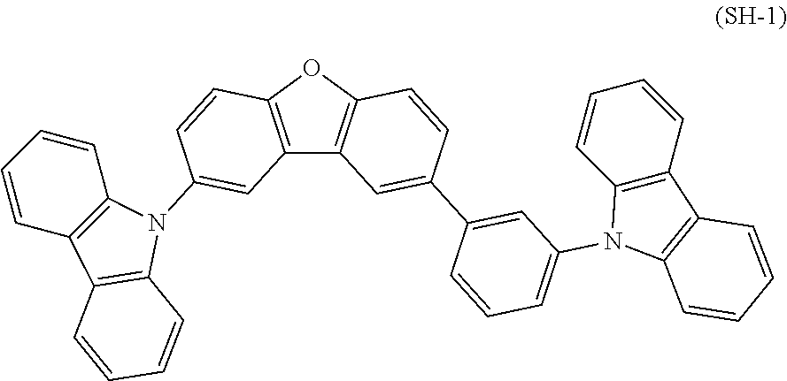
C12=C(OC3=C1C=C(C1=CC(N4C5=C(C=CC=C5)C5=C4C=CC=C5)=CC=C1)C=C3)C=CC(N1C3=C(C=CC=C3)C3=C1C=CC=C3)=C2
